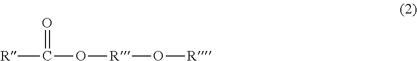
C(O[R]O[R])([R])=O
